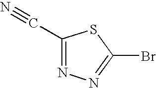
C1(C#N)=NN=C(Br)S1
